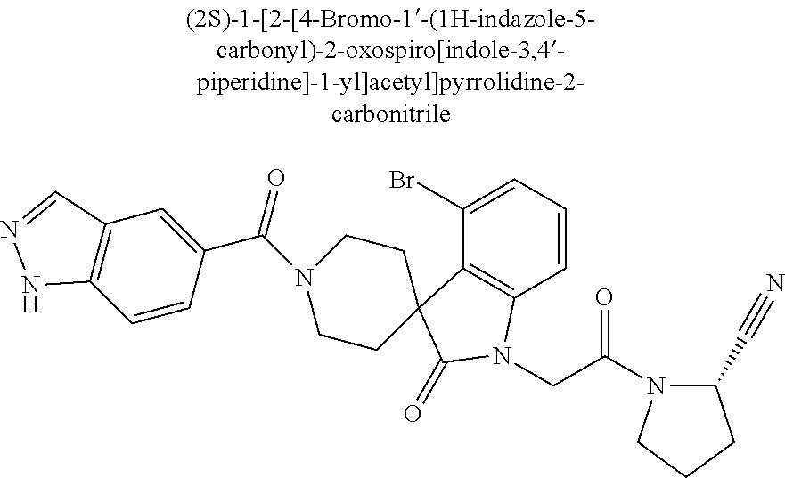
C1(Br)=CC=CC2=C1C1(C(=O)N2CC(N2C(C#N)CCC2)=O)CCN(C(C2=CC3=C(C=C2)NN=C3)=O)CC1
